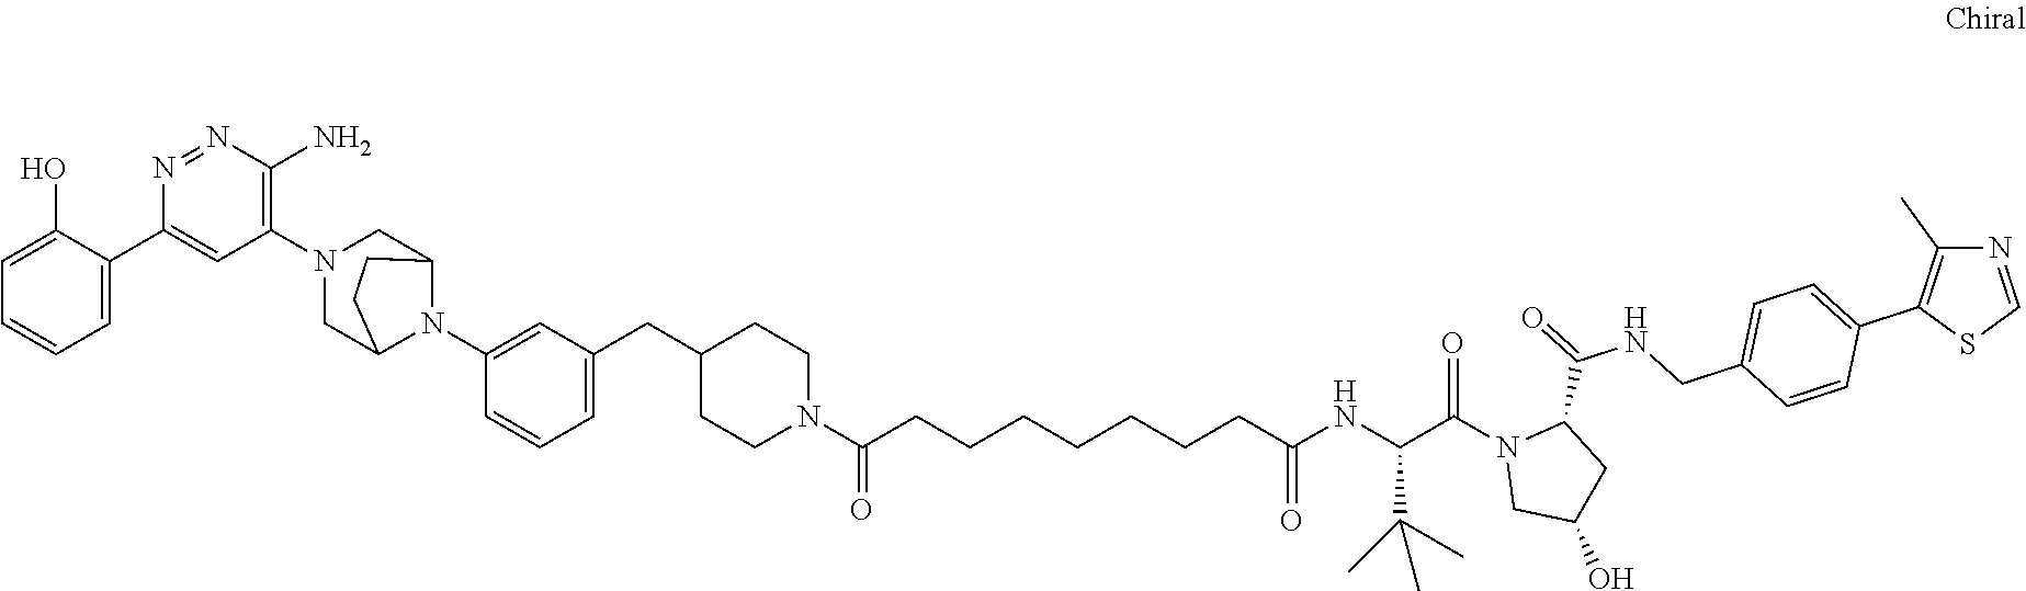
N1(C(C(NC(CCCCCCCC(N2CCC(CC3=CC=CC(N4C5CN(C6=C(N)N=NC(C7=CC=CC=C7O)=C6)CC4CC5)=C3)CC2)=O)=O)C(C)(C)C)=O)CC(O)CC1C(NCC1=CC=C(C2=C(C)N=CS2)C=C1)=O
